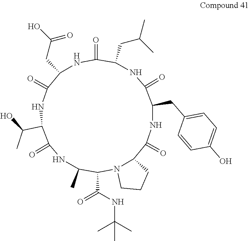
C1(C(=O)NC(C)(C)C)N2C(C(=O)NC(CC3=CC=C(O)C=C3)C(=O)NC(CC(C)C)C(=O)NC(CC(=O)O)C(=O)NC(C(C)O)C(=O)NC1C)CCC2
